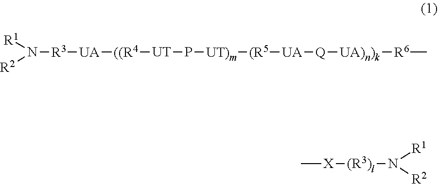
N([R3][UA][((R4][UT]P[UT)m][(R5][UA][Q][UA)n)k][R6]C)([R1])[R2].C[X][(R3)l]N([R2])[R1]
